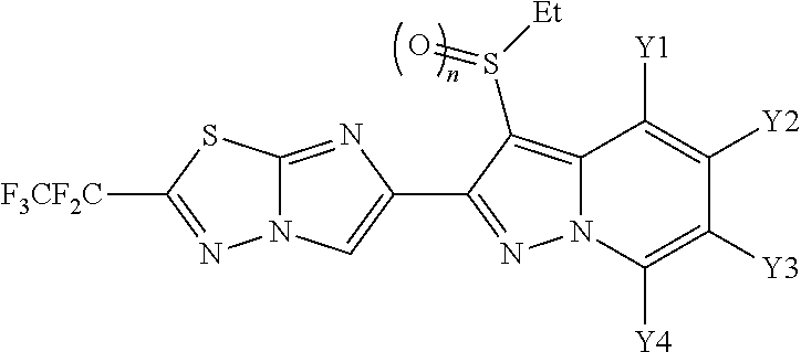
N12C(=NC(C3=NN4C(=C3S([Et])=O)C([Y1])=C([Y2])C([Y3])=C4[Y4])=C1)SC([F3CF2C])=N2
